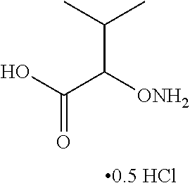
[0.5 HCl].OC(C([ONH2])C(C)C)=O
